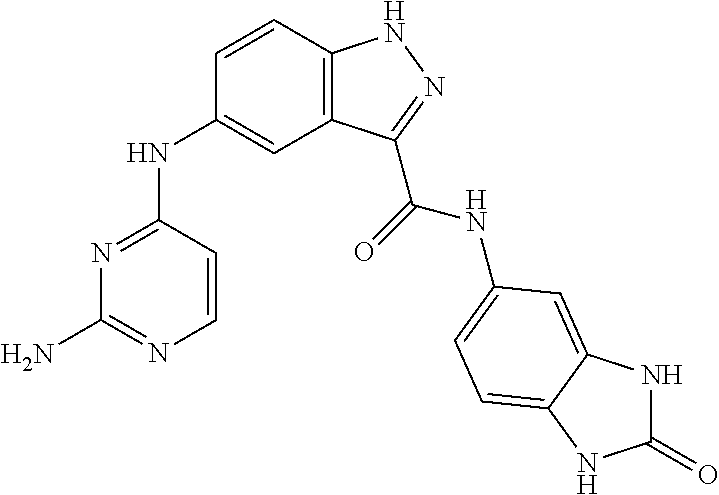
N1=C(NC2=CC3=C(C=C2)NN=C3C(=O)NC2=CC=C3C(=C2)NC(=O)N3)C=CN=C1N
